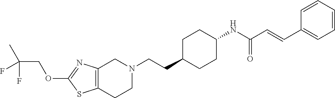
C12=C(CCN(CCC3CCC(NC(C=CC4=CC=CC=C4)=O)CC3)C1)SC(OCC(C)(F)F)=N2
